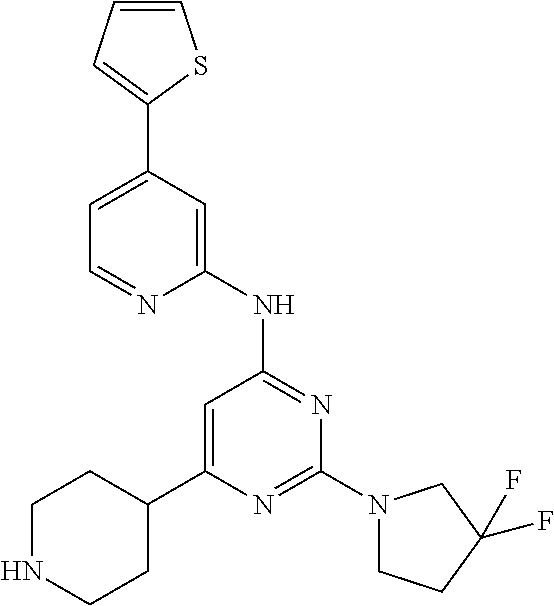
C1=C(C2CCNCC2)N=C(N2CCC(F)(F)C2)N=C1NC1=CC(C2=CC=CS2)=CC=N1
